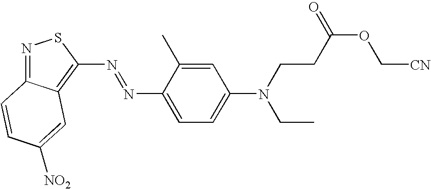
N1=C2C(=C(N=NC3=CC=C(N(CCC(OC[CN])=O)CC)C=C3C)S1)C=C([NO2])C=C2
